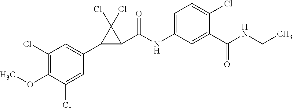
C1(Cl)=C(OC)C(Cl)=CC(C2C(C(NC3=CC=C(Cl)C(C(NCC)=O)=C3)=O)C2(Cl)Cl)=C1
